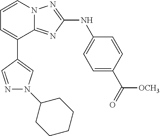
C1(C2=CC=CN3C2=NC(NC2=CC=C(C(=O)[OCH3])C=C2)=N3)=CN(C2CCCCC2)N=C1
